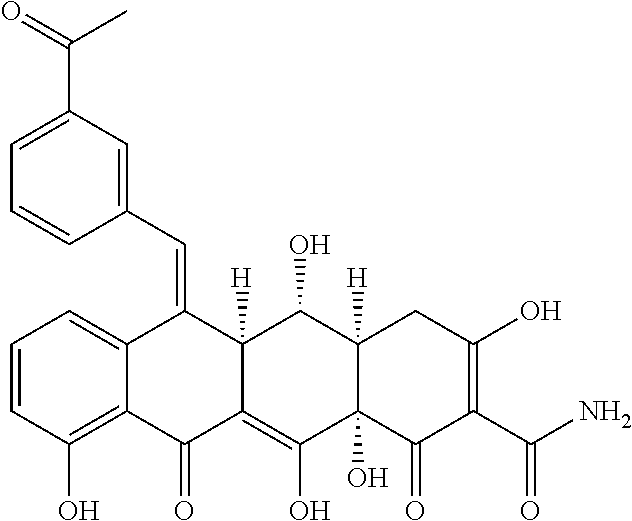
C1=CC(O)=C2C(=C1)C(=CC1=CC(C(=O)C)=CC=C1)C1([H])C(=C(O)C3(O)C([H])(C1O)CC(O)=C(C(N)=O)C3=O)C2=O
